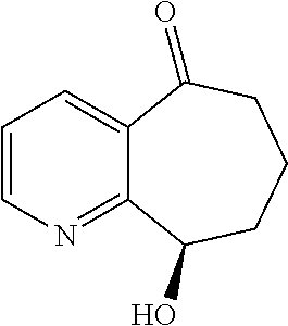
C1=CN=C2C(=C1)C(=O)CCCC2O
